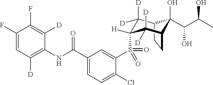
C1(F)=CC([D])=C(NC(C2=CC=C(Cl)C(S(=O)(=O)C3([H])C([D])([D])C4C(O)(C(C(C)O)O)C(CC4)C3([D])[D])=C2)=O)C([D])=C1F
